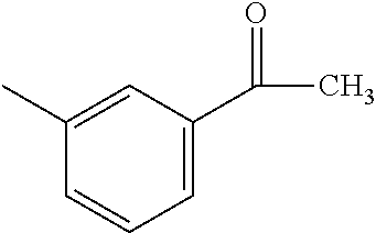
C1=C(C(C)=O)C=C(C)C=C1
